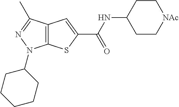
C12=C(C(C)=NN1C1CCCCC1)C=C(C(NC1CC[NAc]CC1)=O)S2
